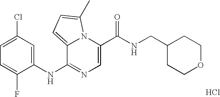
C1=C(C(NCC2CCOCC2)=O)N2C(=CC=C2C)C(NC2=CC(Cl)=CC=C2F)=N1.Cl
